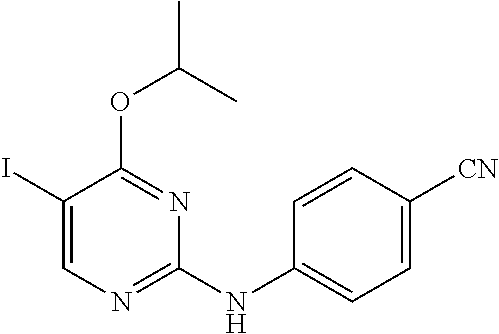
C1(I)=CN=C(NC2=CC=C([CN])C=C2)N=C1OC(C)C
